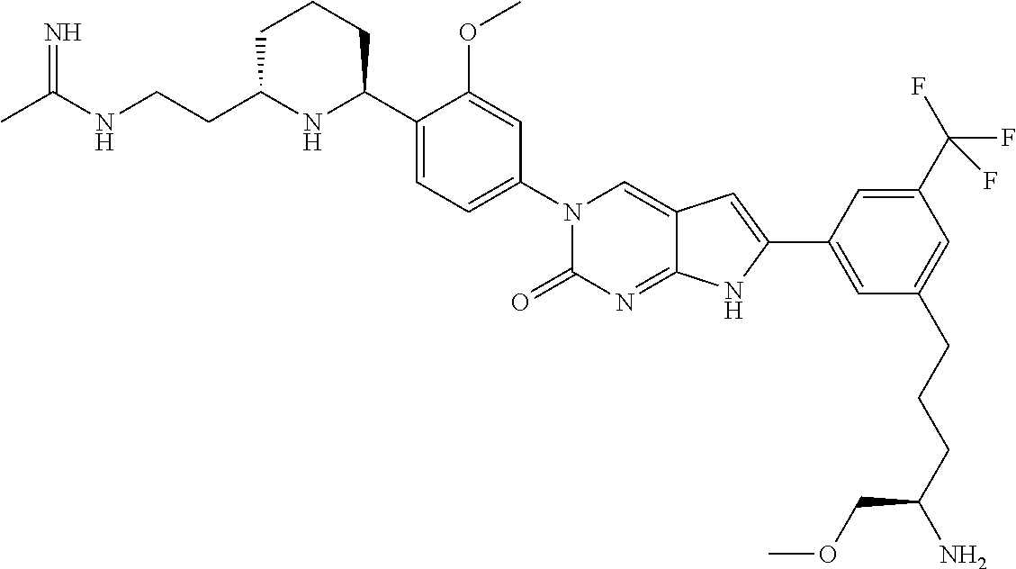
CC(NCCC1NC(C2=CC=C(N3C(=O)N=C4C(=C3)C=C(C3=CC(CCCC(N)COC)=CC(C(F)(F)F)=C3)N4)C=C2OC)CCC1)=N
